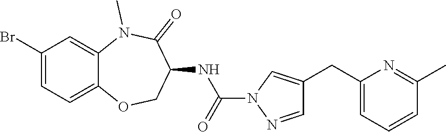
BrC1=CC=C2C(=C1)N(C)C(=O)C(NC(=O)N1N=CC(CC3=CC=CC(C)=N3)=C1)CO2
